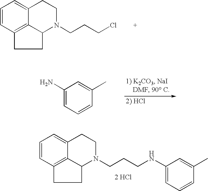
C1=CC2=C3C(=C1)CCN(CCCCl)C3CC2.C1(N)=CC=CC(C)=C1.C1=CC2=C3C(=C1)CCN(CCCNC1=CC=CC(C)=C1)C3CC2.[2 HCl]
